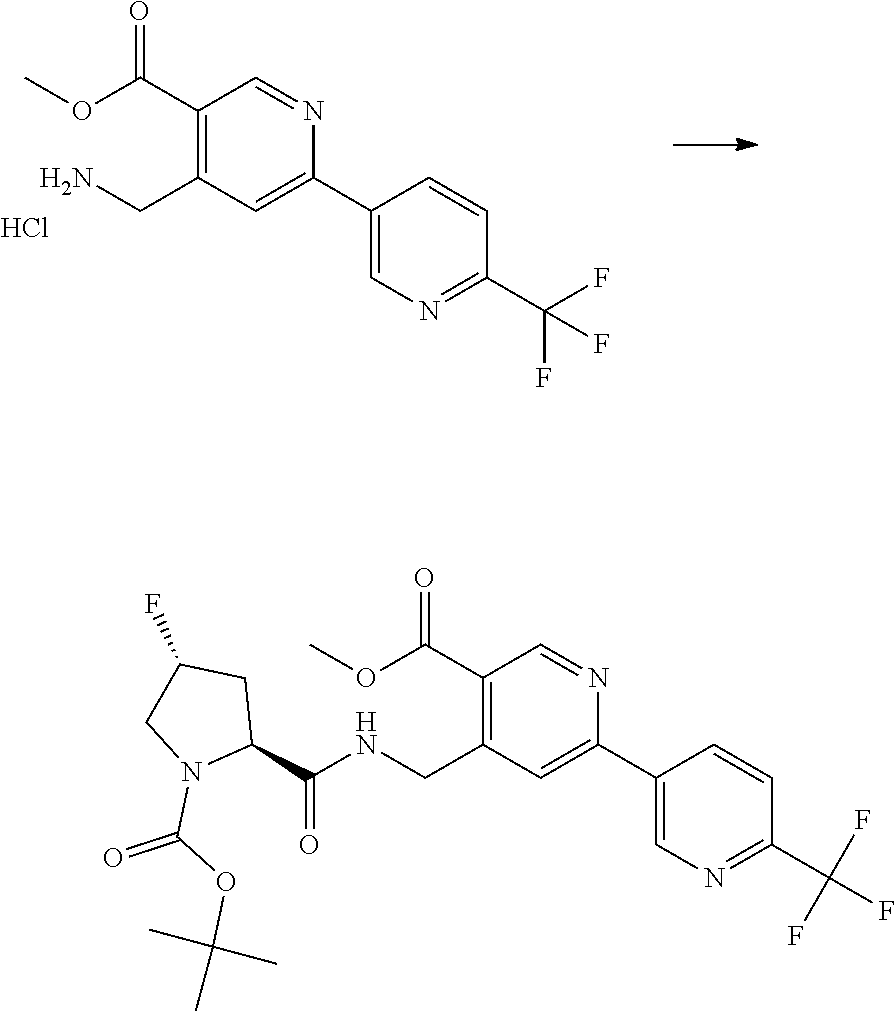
C1(C(=O)OC)=C(CNC(C2CC(F)CN2C(OC(C)(C)C)=O)=O)C=C(C2=CN=C(C(F)(F)F)C=C2)N=C1.C1(C(=O)OC)=C(CN)C=C(C2=CN=C(C(F)(F)F)C=C2)N=C1.Cl
